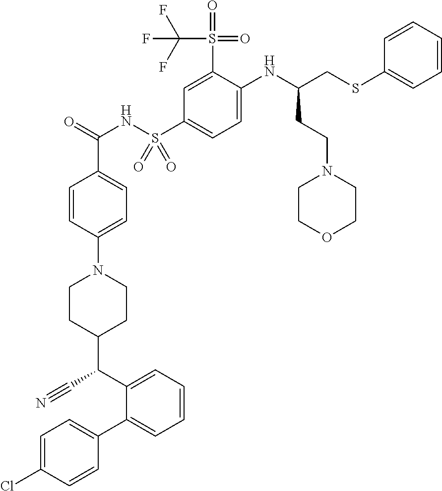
C1=C(Cl)C=CC(C2=CC=CC=C2C(C#N)C2CCN(C3=CC=C(C(=O)NS(C4=CC=C(NC(CSC5=CC=CC=C5)CCN5CCOCC5)C(S(=O)(=O)C(F)(F)F)=C4)(=O)=O)C=C3)CC2)=C1
